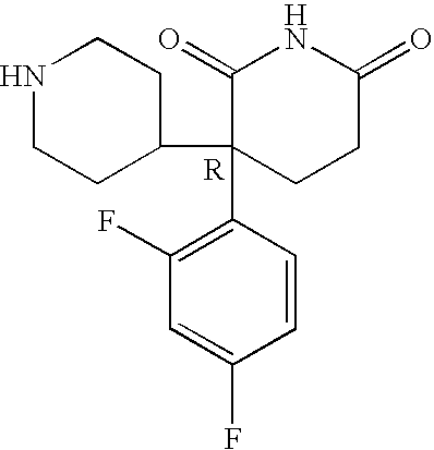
N1CCC(C2(C3=C(F)C=C(F)C=C3)CCC(=O)NC2=O)CC1
